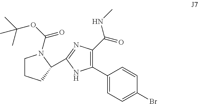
C1(C2=CC=C(Br)C=C2)=C(C(=O)NC)N=C(C2CCCN2C(OC(C)(C)C)=O)N1
